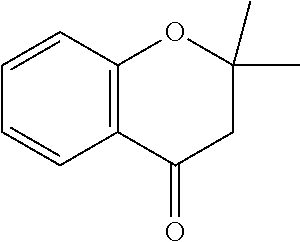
C1=CC2=C(C=C1)C(=O)CC(C)(C)O2
